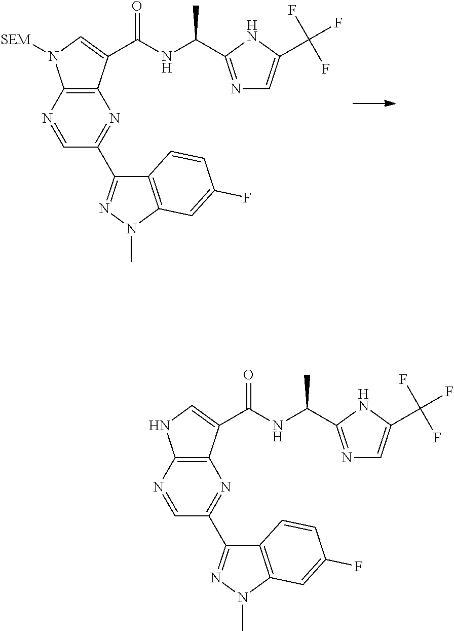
C12=C(C(C(NC(C)C3=NC=C(C(F)(F)F)N3)=O)=CN1[SEM])N=C(C1=NN(C)C3=C1C=CC(F)=C3)C=N2.C12=C(C(C(NC(C)C3=NC=C(C(F)(F)F)N3)=O)=CN1)N=C(C1=NN(C)C3=C1C=CC(F)=C3)C=N2
